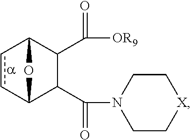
c1cC2C(C(=O)N3CC[X]CC3)C(C([OR9])=O)C1O2
